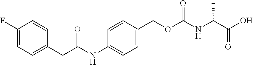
C1(NC(CC2=CC=C(F)C=C2)=O)=CC=C(COC(=O)NC(C(O)=O)C)C=C1
